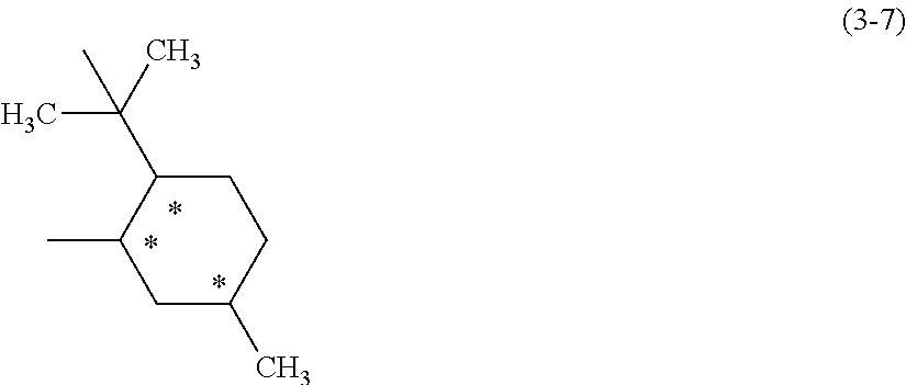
C1C(C)CCC(C(C)(C)C)C1C
